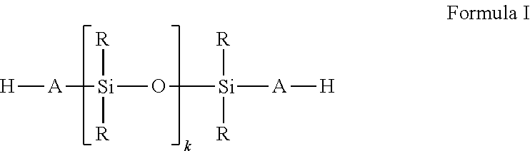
[H][A][Si](O[Si]([A][H])([R])[R])([R])[R]
